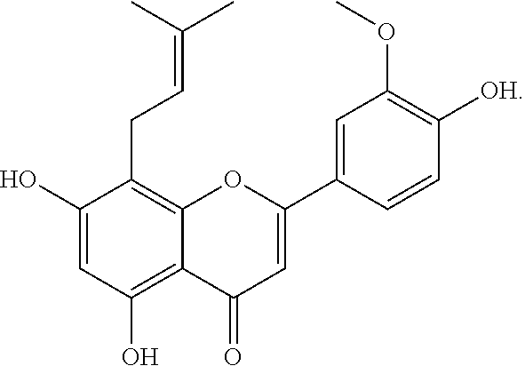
C1(O)=CC(O)=C2C(=C1CC=C(C)C)OC(C1=CC(OC)=C([OH])C=C1)=CC2=O
